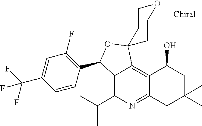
C1=C(C(F)(F)F)C=CC(C2C3=C(C(C)C)N=C4C(=C3C3(O2)CCOCC3)C(O)CC(C)(C)C4)=C1F
